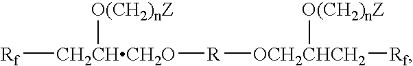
[Rf][CH2CHCH2O]([O(CH2)nZ])[R][OCH2CHCH2]([Rf])[O(CH2)nZ]
